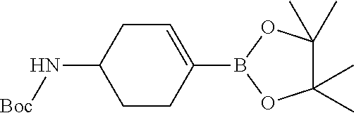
C1CC(B2OC(C)(C)C(C)(C)O2)=CCC1N[Boc]
